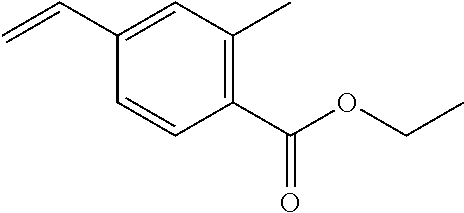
C1(C=C)=CC(C)=C(C(OCC)=O)C=C1
